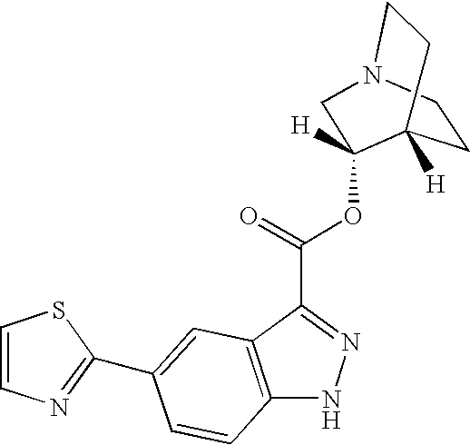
C12=C(C(C(=O)OC3([H])C4([H])CCN(C3)CC4)=NN1)C=C(C1=NC=CS1)C=C2
